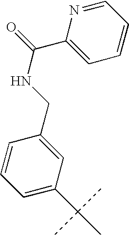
C1=C(C(C)(C)C)C=C(CNC(C2=CC=CC=N2)=O)C=C1
